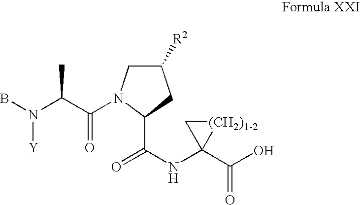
C1([R2])CN(C(C(N(B)[Y])C)=O)C(C(NC2(C(O)=O)[(CH2)1-2]C2)=O)C1
